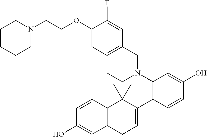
C12=C(C=CC(O)=C1)C(C)(C)C(C1=C(N(CC)CC3=CC=C(OCCN4CCCCC4)C(F)=C3)C=C(O)C=C1)=CC2
